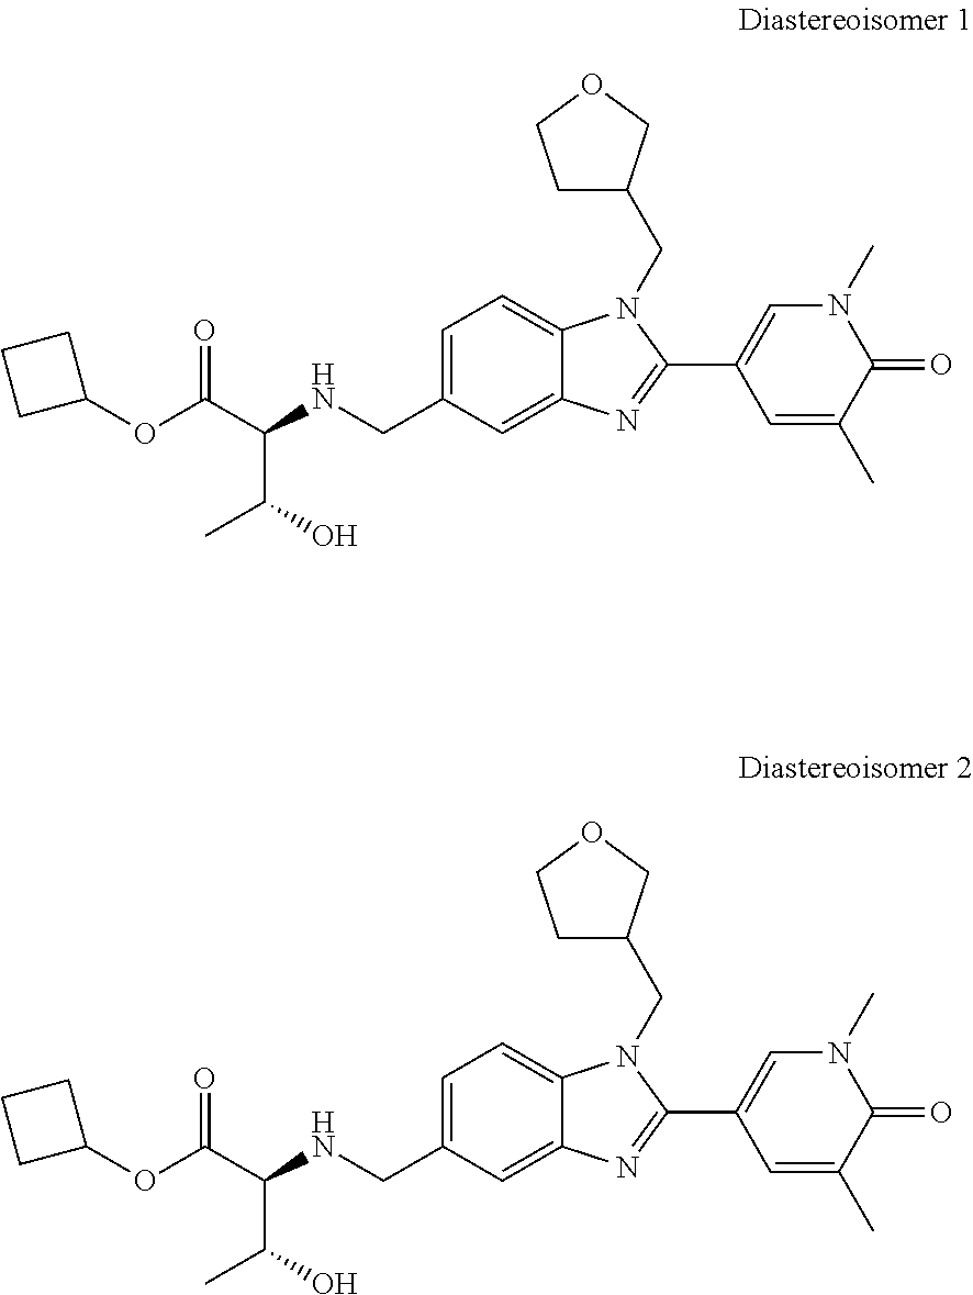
C12=CC(CNC(C(C)O)C(OC3CCC3)=O)=CC=C1N(CC1CCOC1)C(C1=CN(C)C(=O)C(C)=C1)=N2.C12=CC(CNC(C(C)O)C(OC3CCC3)=O)=CC=C1N(CC1CCOC1)C(C1=CN(C)C(=O)C(C)=C1)=N2
